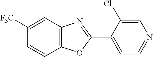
C1([F3C])=CC2=C(C=C1)OC(C1=CC=NC=C1Cl)=N2
